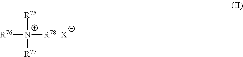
[R76][N+]([R75])([R77])[R78].[X]
